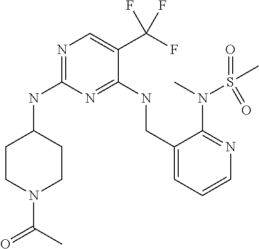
C1CC(NC2=NC=C(C(F)(F)F)C(NCC3=CC=CN=C3N(S(=O)(C)=O)C)=N2)CCN1C(=O)C
